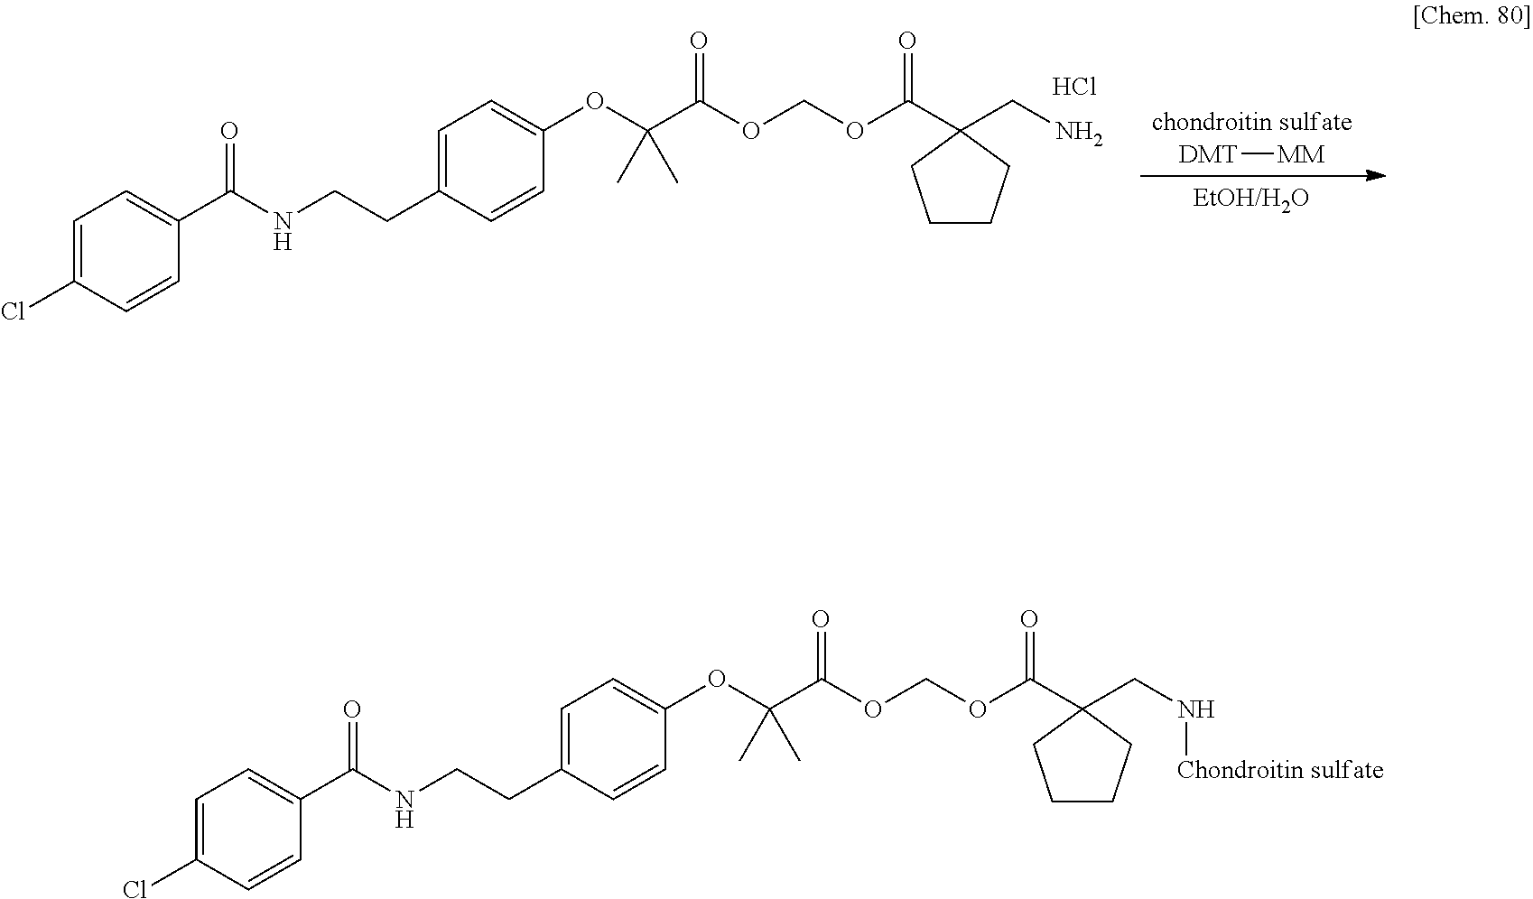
C1=C(Cl)C=CC(C(NCCC2=CC=C(OC(C(=O)OCOC(C3(CN[Chondroitin sulfate])CCCC3)=O)(C)C)C=C2)=O)=C1.C1=C(Cl)C=CC(C(NCCC2=CC=C(OC(C(=O)OCOC(C3(CN)CCCC3)=O)(C)C)C=C2)=O)=C1.Cl.[chondroitin sulfate].[DMT][MM].[EtOH/H2O]
